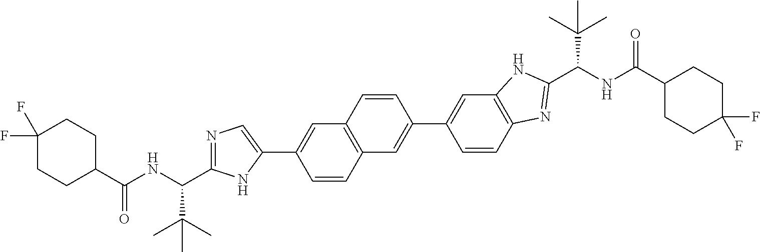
C1(F)(F)CCC(C(NC(C(C)(C)C)C2=NC=C(C3=CC4=C(C=C3)C=C(C3=CC5=C(C=C3)N=C(C(C(C)(C)C)NC(C3CCC(F)(F)CC3)=O)N5)C=C4)N2)=O)CC1
